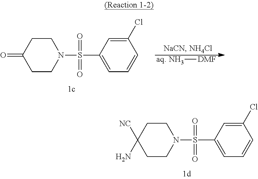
C1([NC])(N)CCN(S(=O)(=O)C2=CC=CC(Cl)=C2)CC1.C1(=O)CCN(S(=O)(=O)C2=CC=CC(Cl)=C2)CC1.[aq. NH3][DMF]
